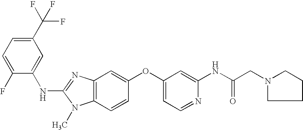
C1(C(F)(F)F)=CC=C(F)C(NC2=NC3=C(N2C)C=CC(OC2=CC=NC(NC(CN4CCCC4)=O)=C2)=C3)=C1
